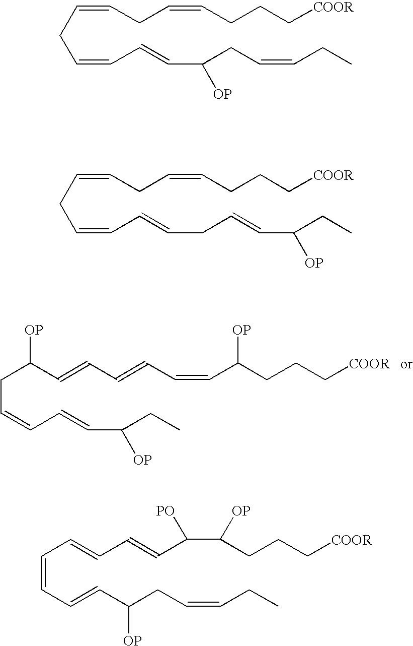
C(C=CC=CC([OP])CC)C(C=CC=CC=CC(CCC[COOR])[OP])[OP].C(=CC=CC(CC=CCC)[OP])CC=CCC=CCCC[COOR].C(=CC=CCC=CC(CC)[OP])CC=CCC=CCCC[COOR].C(=CC=CC(CC=CCC)[OP])C=CC=CC(C([OP])CCC[COOR])[PO]
